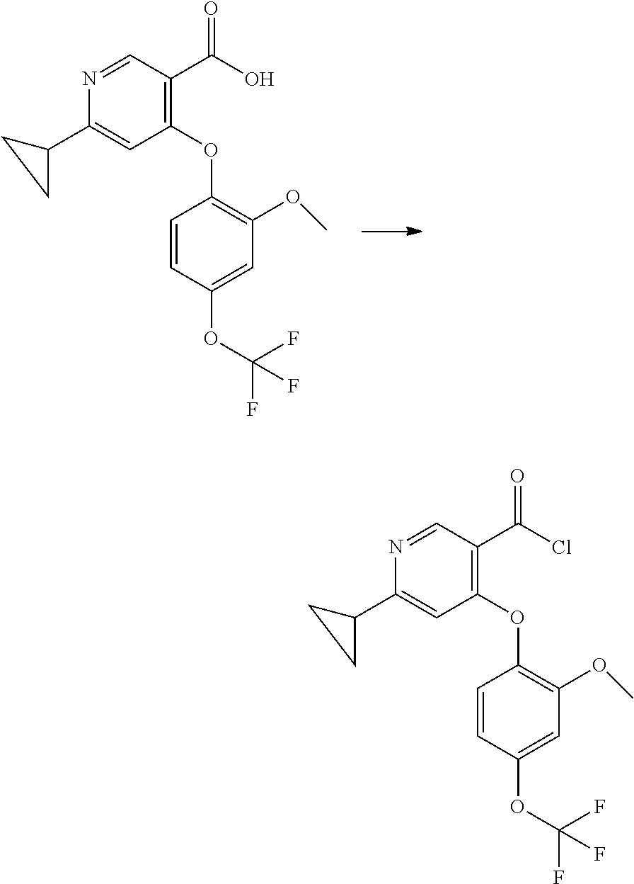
N1=CC(C(O)=O)=C(OC2=C(OC)C=C(OC(F)(F)F)C=C2)C=C1C1CC1.N1=CC(C(Cl)=O)=C(OC2=C(OC)C=C(OC(F)(F)F)C=C2)C=C1C1CC1
